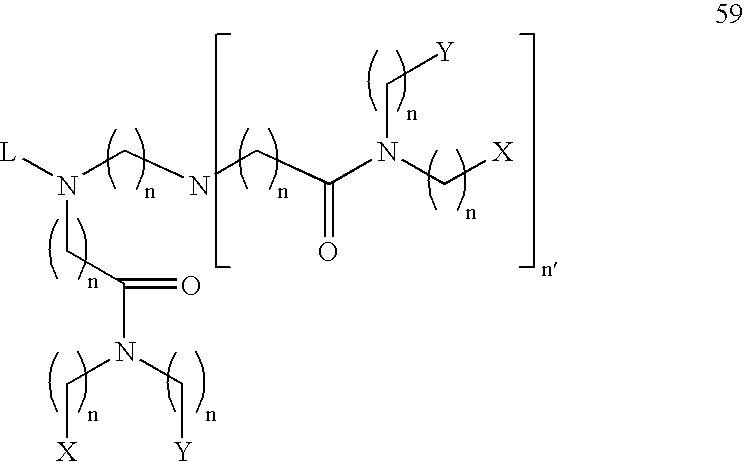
[L]N(CNCC(N(C[X])C[Y])=O)CC(N(C[X])C[Y])=O
